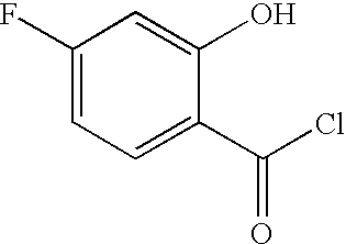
C1(F)=CC=C(C(Cl)=O)C(O)=C1
